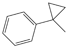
C1=CC(C2(C)CC2)=CC=C1
